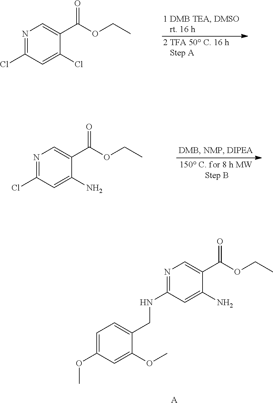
N1=C(Cl)C=C(Cl)C(C(=O)OCC)=C1.N1=C(Cl)C=C(N)C(C(=O)OCC)=C1.N1=C(NCC2=CC=C(OC)C=C2OC)C=C(N)C(C(=O)OCC)=C1.[A]
